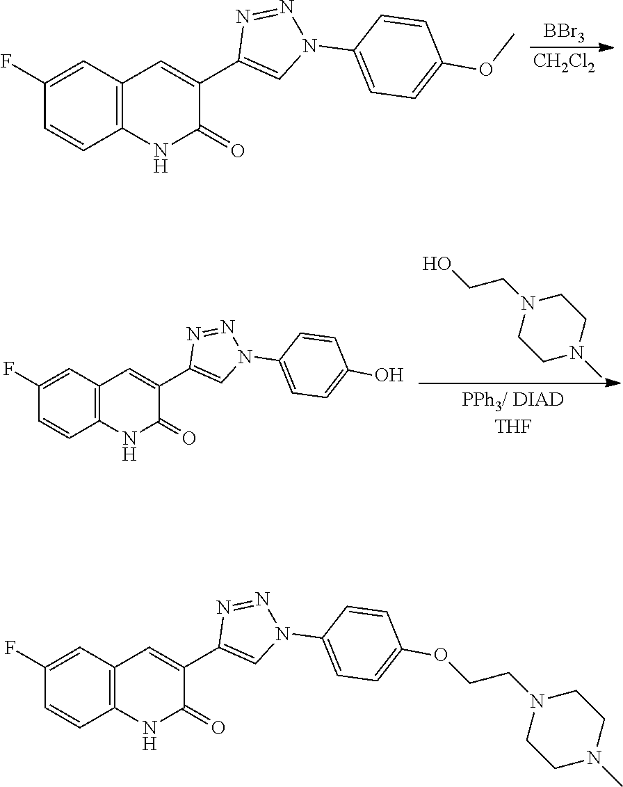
C1(C2=CN(C3=CC=C(OC)C=C3)N=N2)=CC2=C(NC1=O)C=CC(F)=C2.[BBr3].[CH2Cl2].C1(C2=CN(C3=CC=C(O)C=C3)N=N2)=CC2=C(NC1=O)C=CC(F)=C2.N1(CCO)CCN(C)CC1.C1(C2=CN(C3=CC=C(OCCN4CCN(C)CC4)C=C3)N=N2)=CC2=C(NC1=O)C=CC(F)=C2
